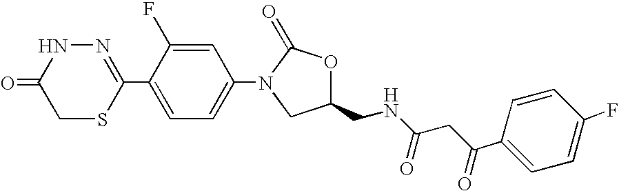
N1=C(C2=CC=C(N3CC(CNC(CC(C4=CC=C(F)C=C4)=O)=O)OC3=O)C=C2F)SCC(=O)N1
